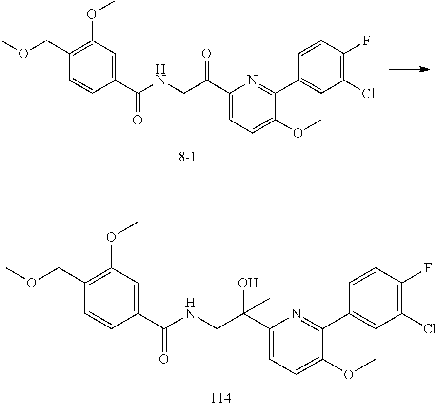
C1(C(NCC(C2=CC=C(OC)C(C3=CC(Cl)=C(F)C=C3)=N2)(O)C)=O)=CC(OC)=C(COC)C=C1.C1(C(NCC(C2=CC=C(OC)C(C3=CC(Cl)=C(F)C=C3)=N2)=O)=O)=CC(OC)=C(COC)C=C1
